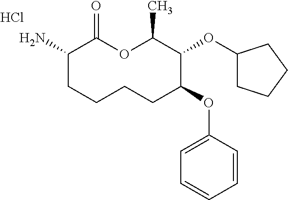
C1(N)CCCCC(OC2=CC=CC=C2)C(OC2CCCC2)C(C)OC1=O.Cl
